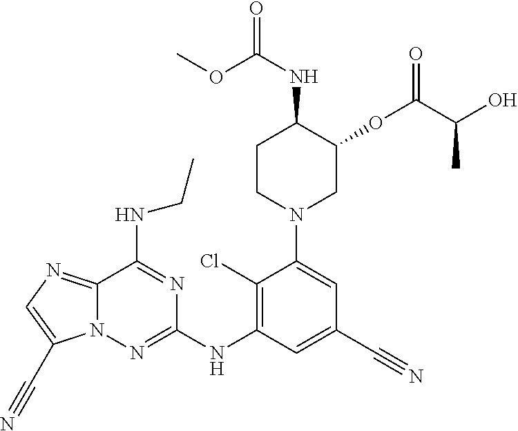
C1CN(C2=CC(C#N)=CC(NC3=NN4C(=NC=C4C#N)C(NCC)=N3)=C2Cl)CC(OC(C(O)C)=O)C1NC(OC)=O
